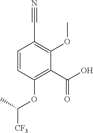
C1=CC(OC([CF3])C)=C(C(O)=O)C(OC)=C1C#N
